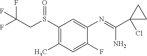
C1(S(CC(F)(F)F)=O)=C(C)C=C(F)C(N=C(N)C2(Cl)CC2)=C1
